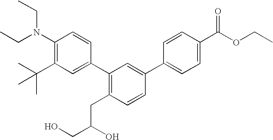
C1(N(CC)CC)=C(C(C)(C)C)C=C(C2=C(CC(CO)O)C=CC(C3=CC=C(C(OCC)=O)C=C3)=C2)C=C1
